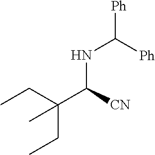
N(C([Ph])[Ph])C(C(CC)(CC)C)[CN]
